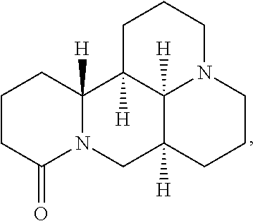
C1CC(=O)N2C([H])(C1)C1([H])C3([H])C([H])(C2)CCCN3CCC1
